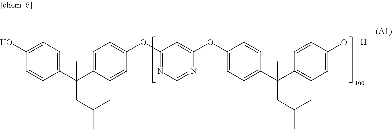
C1(O)=CC=C(C(C2=CC=C(OC3=NC=NC(OC4=CC=C(C(CC(C)C)(C5=CC=C(O[H])C=C5)C)C=C4)=C3)C=C2)(C)CC(C)C)C=C1
